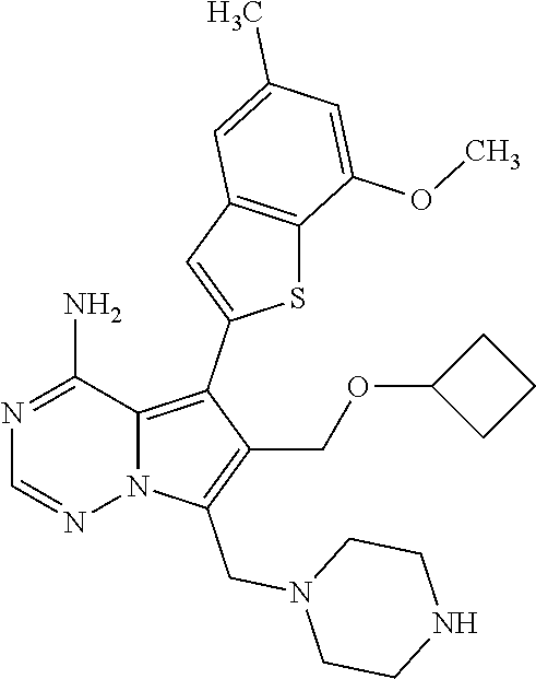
N1=C(N)C2=C(C3=CC4=C(S3)C(OC)=CC(C)=C4)C(COC3CCC3)=C(CN3CCNCC3)N2N=C1
